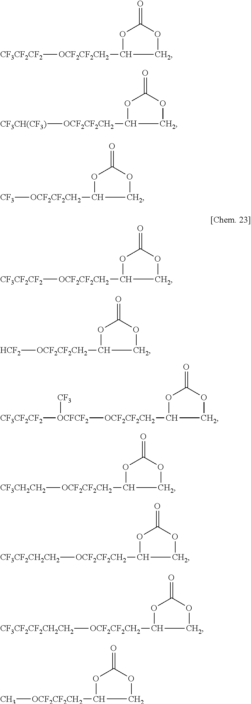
O1C(=O)OCC1[OCF2CF2CH2][CF3CF2CF2].O1C(=O)OCC1[OCF2CF2CH2][CF3CF2CF2].O1C(=O)OCC1[OCF2CF2CH2][CF3CH(CF3)].O1C(=O)OCC1[OCF2CF2CH2][CF3].O1C(=O)OCC1[OCF2CF2CH2][HCF2].O1C(=O)OCC1[OCF2CF2CH2][OCFCF2]([CF3CF2CF2])[CF3].O1C(=O)OCC1[OCF2CF2CH2][CF3CH2CH2].O1C(=O)OCC1[OCF2CF2CH2][CF3CF2CH2CH2].O1C(=O)OCC1[OCF2CF2CH2][CF3CF2CF2CH2CH2].O1C(=O)OCC1[OCF2CF2CH2]C
